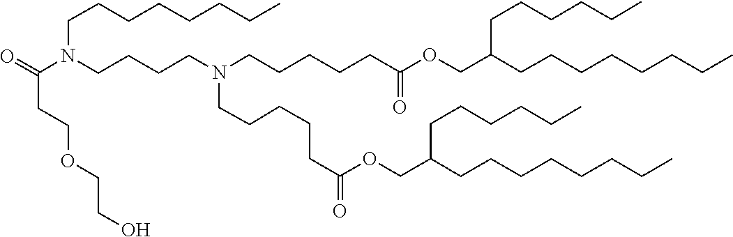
C(C(=O)OCC(CCCCCCCC)CCCCCC)CCCCN(CCCCN(CCCCCCCC)C(CCOCCO)=O)CCCCCC(=O)OCC(CCCCCCCC)CCCCCC
